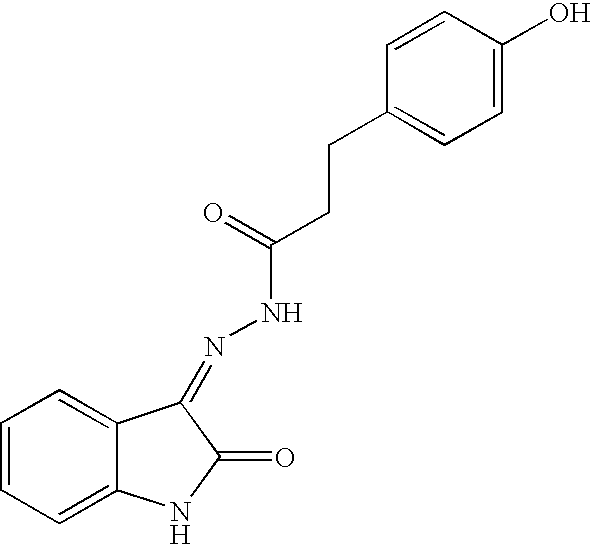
C1=CC=C2C(=C1)C(=NNC(=O)CCC1=CC=C(O)C=C1)C(=O)N2
